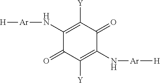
C1(N[Ar][H])=C([Y])C(=O)C(N[Ar][H])=C([Y])C1=O
